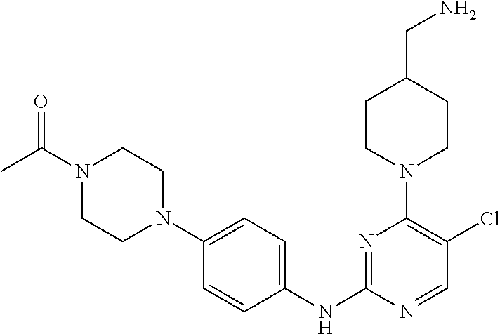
N1=C(NC2=CC=C(N3CCN(C(=O)C)CC3)C=C2)N=CC(Cl)=C1N1CCC(CN)CC1
